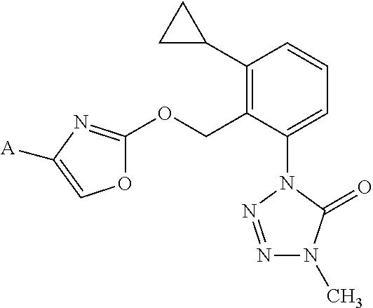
C1(C2CC2)=C(COC2=NC([A])=CO2)C(N2N=NN(C)C2=O)=CC=C1
